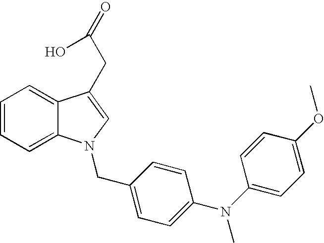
C1=CC=C2C(=C1)C(CC(=O)O)=CN2CC1=CC=C(N(C2=CC=C(OC)C=C2)C)C=C1
